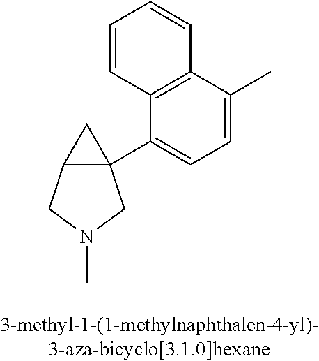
C12C(C3=CC=C(C)C4=C3C=CC=C4)(C1)CN(C)C2
